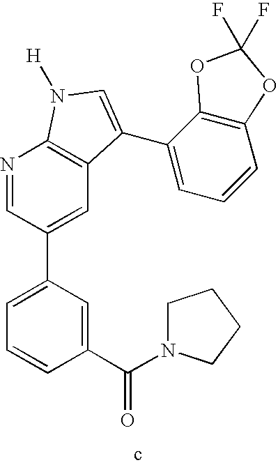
C1(C(=O)N2CCCC2)=CC(C2=CC3=C(N=C2)N([H])C=C3C2=CC=CC3=C2OC(F)(F)O3)=CC=C1
